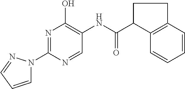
N1=C(N2C=CC=N2)N=CC(NC(C2C3=C(CC2)C=CC=C3)=O)=C1O
